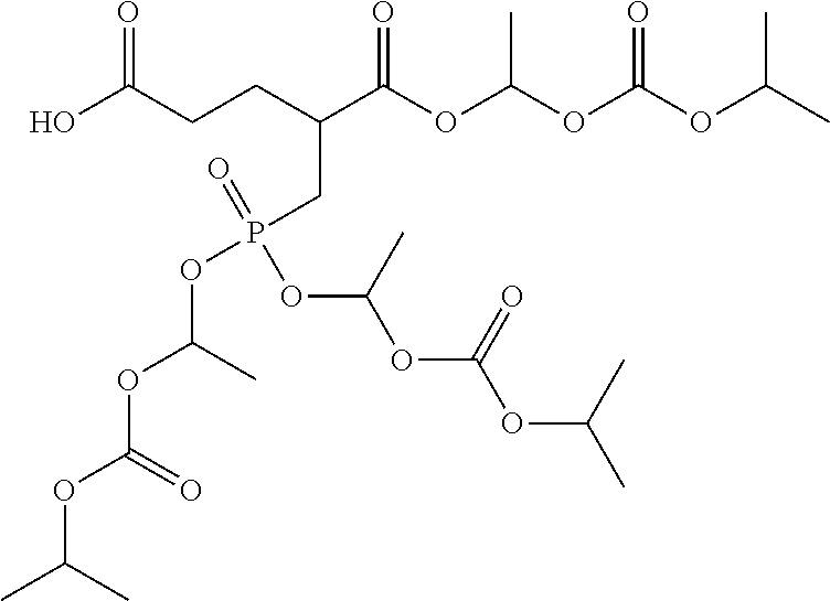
OC(CCC(C(OC(OC(OC(C)C)=O)C)=O)CP(OC(OC(OC(C)C)=O)C)(=O)OC(OC(OC(C)C)=O)C)=O
